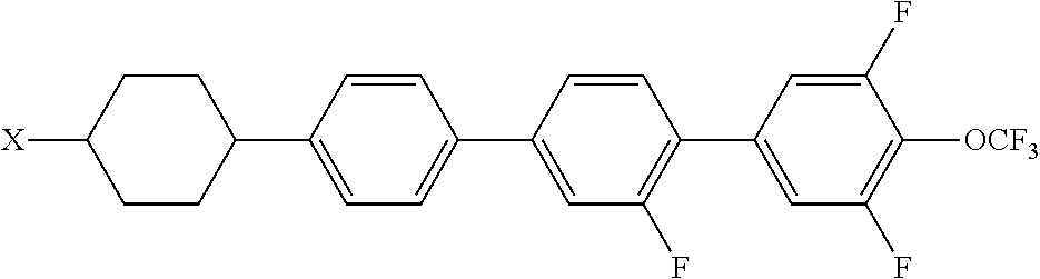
C1(C2=CC(F)=C([OCF3])C(F)=C2)=C(F)C=C(C2=CC=C(C3CCC([X])CC3)C=C2)C=C1
